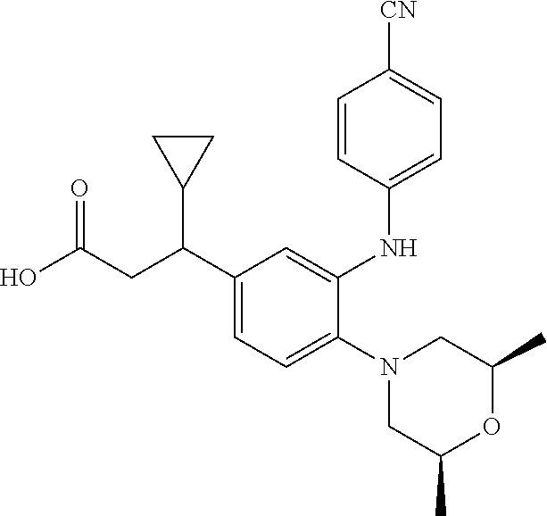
C1(N2CC(C)OC(C)C2)=CC=C(C(CC(O)=O)C2CC2)C=C1NC1=CC=C([CN])C=C1
